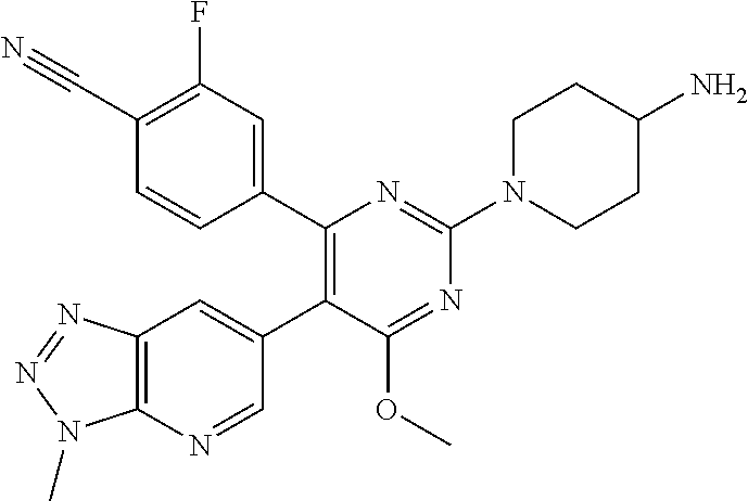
C1=NC2=C(C=C1C1=C(C3=CC(F)=C(C#N)C=C3)N=C(N3CCC(N)CC3)N=C1OC)N=NN2C
